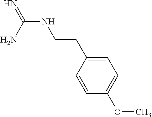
N(C(N)=N)CCC1=CC=C(OC)C=C1
